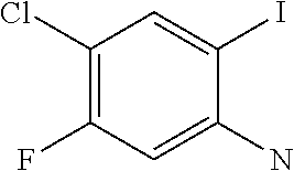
C1(Cl)=C(F)C=C(N)C(I)=C1
